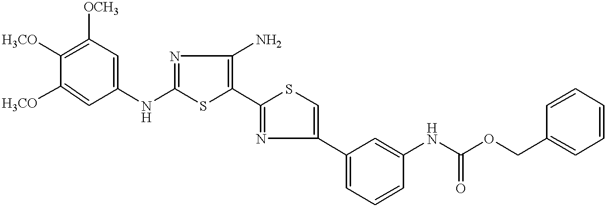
C1=C(NC2=NC(N)=C(C3=NC(C4=CC=CC(NC(=O)OCC5=CC=CC=C5)=C4)=CS3)S2)C=C([H3CO])C([H3CO])=C1[OCH3]
